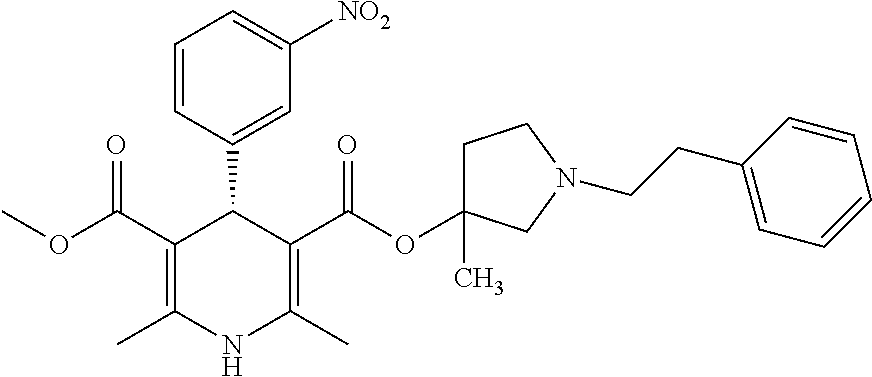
C1=CC(C2C(C(OC)=O)=C(C)NC(C)=C2C(OC2(C)CCN(CCC3=CC=CC=C3)C2)=O)=CC([NO2])=C1
